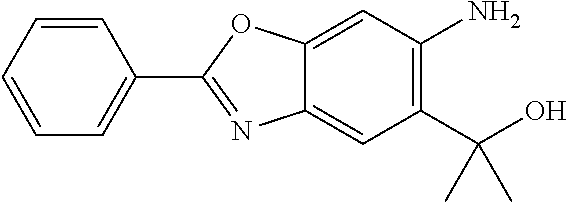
C12=CC(N)=C(C(O)(C)C)C=C1N=C(C1=CC=CC=C1)O2
